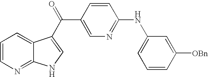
C1=CN=C2C(=C1)C(C(C1=CN=C(NC3=CC=CC([OBn])=C3)C=C1)=O)=CN2
